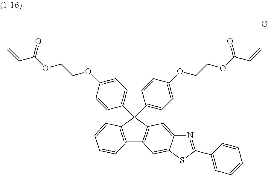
C12=C(C(C3=CC=C(OCCOC(C=C)=O)C=C3)(C3=CC=C(OCCOC(C=C)=O)C=C3)C3=C1C=C1C(=C3)N=C(C3=CC=CC=C3)S1)C=CC=C2
